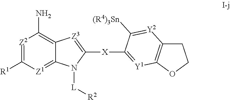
[Z2]1=C([R1])[Z1]=C2C(=C1N)[Z3]=C([X]C1=[Y1]C3=C(CCO3)[Y2]=C1[(R4)3Sn])N2[L][R2]
